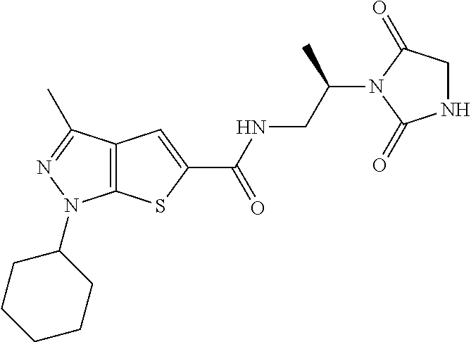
C12=C(C(C)=NN1C1CCCCC1)C=C(C(NCC(N1C(=O)NCC1=O)C)=O)S2
